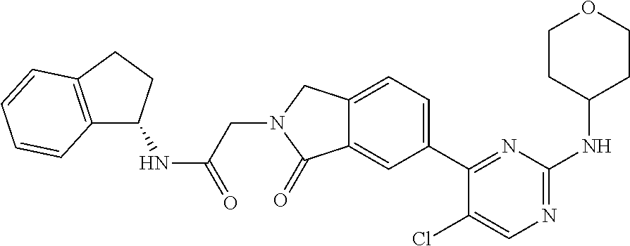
C12=C(CCC1NC(=O)CN1CC3=CC=C(C4=NC(NC5CCOCC5)=NC=C4Cl)C=C3C1=O)C=CC=C2
